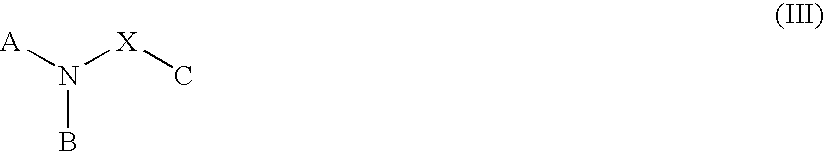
N(B)([A])[X]C
